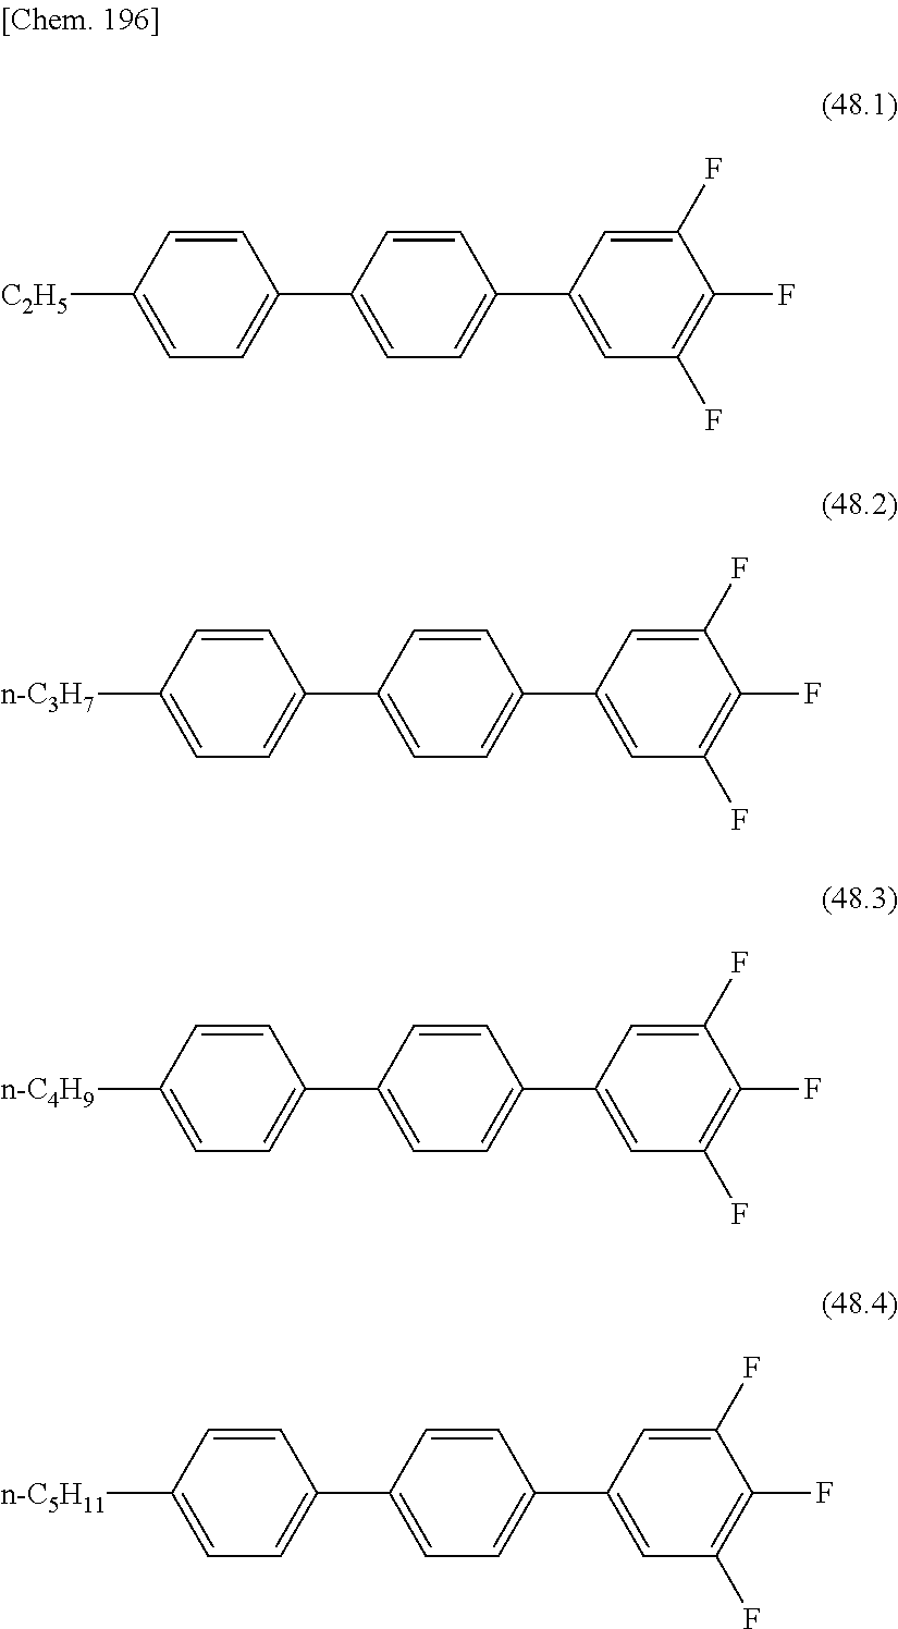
C1(F)=CC(C2=CC=C(C3=CC=C([C2H5])C=C3)C=C2)=CC(F)=C1F.C1(F)=CC(C2=CC=C(C3=CC=C([n-C3H7])C=C3)C=C2)=CC(F)=C1F.C1(F)=CC(C2=CC=C(C3=CC=C([n-C4H9])C=C3)C=C2)=CC(F)=C1F.C1(F)=CC(C2=CC=C(C3=CC=C([n-C5H11])C=C3)C=C2)=CC(F)=C1F
